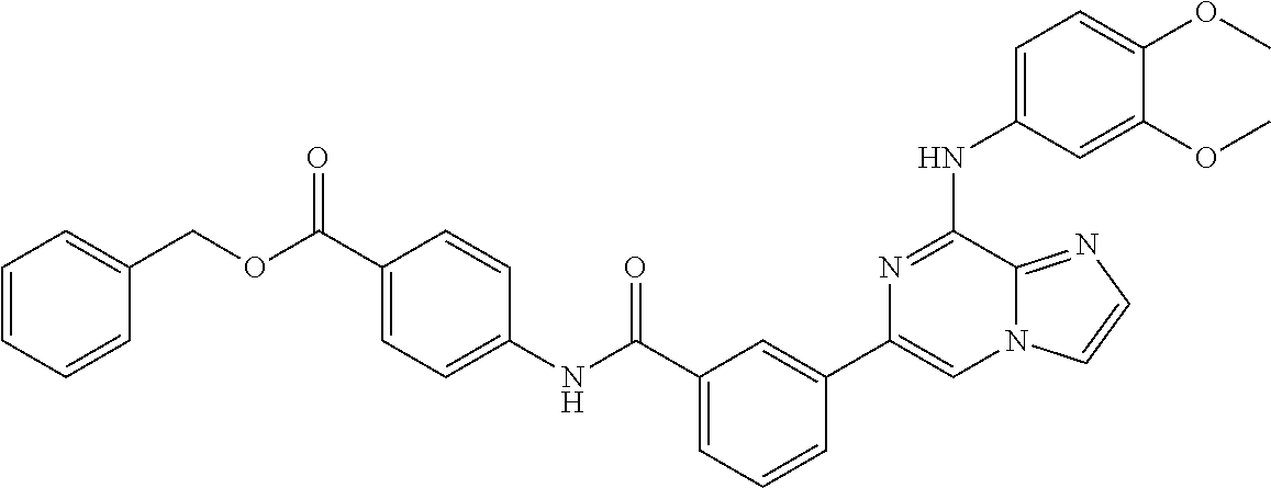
C1=C(NC2=NC(C3=CC(C(=O)NC4=CC=C(C(OCC5=CC=CC=C5)=O)C=C4)=CC=C3)=CN3C2=NC=C3)C=C(OC)C(OC)=C1
